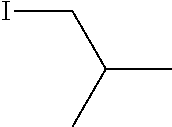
ICC(C)C
